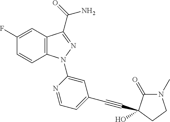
C12=C(C=C(F)C=C1)C(C(N)=O)=NN2C1=CC(C#CC2(O)C(=O)N(C)CC2)=CC=N1
